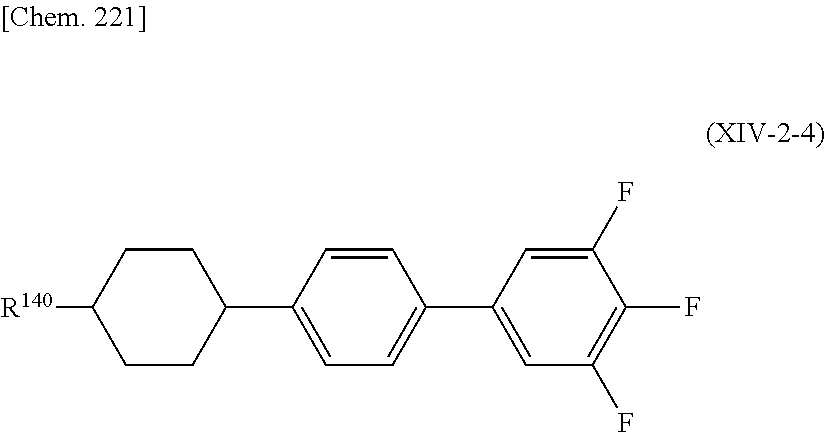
C1([R140])CCC(C2=CC=C(C3=CC(F)=C(F)C(F)=C3)C=C2)CC1
